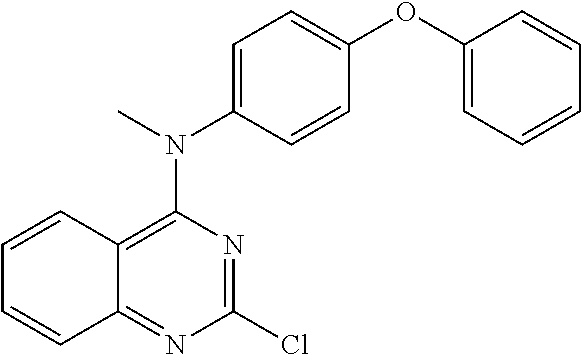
C12=NC(Cl)=NC(N(C)C3=CC=C(OC4=CC=CC=C4)C=C3)=C1C=CC=C2
